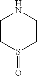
C1CS(=O)CCN1
